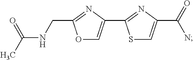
O1C=C(C2=NC(C(N)=O)=CS2)N=C1CNC(C)=O
